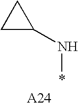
C1C(N*)C1
